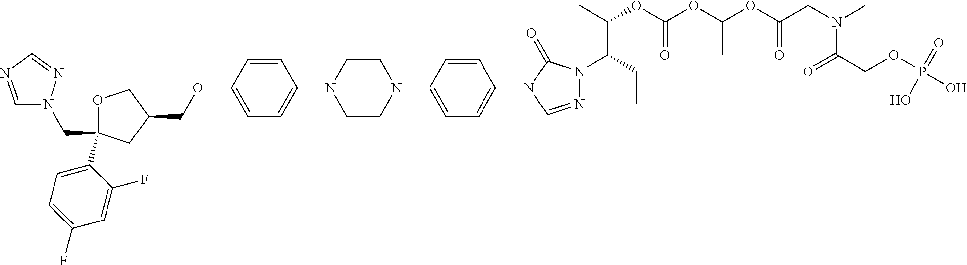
C1OC(C2=CC=C(F)C=C2F)(CN2C=NC=N2)CC1COC1=CC=C(N2CCN(C3=CC=C(N4C=NN(C(CC)C(C)OC(OC(OC(CN(C)C(COP(O)(=O)O)=O)=O)C)=O)C4=O)C=C3)CC2)C=C1
